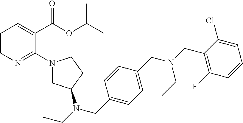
C1=CN=C(N2CC(N(CC)CC3=CC=C(CN(CC4=C(F)C=CC=C4Cl)CC)C=C3)CC2)C(C(OC(C)C)=O)=C1
